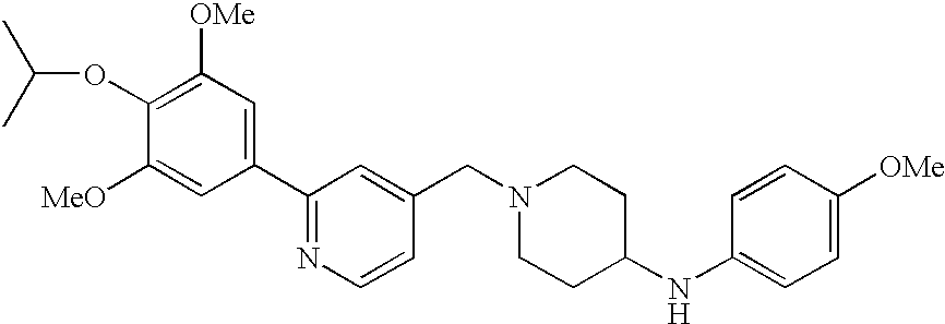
C1(C2=CC([OMe])=C(OC(C)C)C([MeO])=C2)=NC=CC(CN2CCC(NC3=CC=C([OMe])C=C3)CC2)=C1
